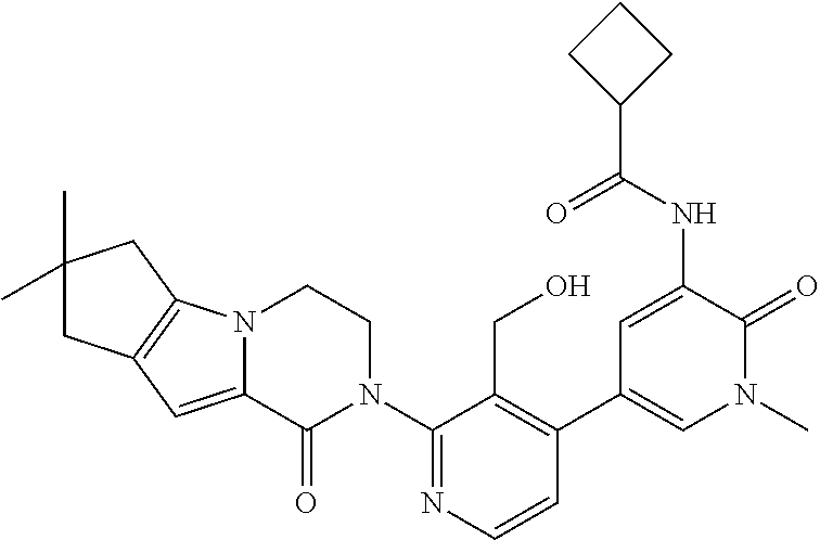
N12C(=CC3=C1CC(C)(C)C3)C(=O)N(C1=NC=CC(C3=CN(C)C(=O)C(NC(C4CCC4)=O)=C3)=C1CO)CC2
